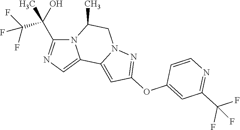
N12C(C(C(F)(F)F)(O)C)=NC=C1C1=CC(OC3=CC(C(F)(F)F)=NC=C3)=NN1CC2C
